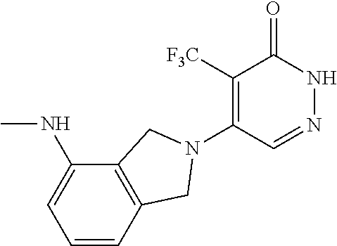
C1([F3C])=C(N2CC3=C(C(NC)=CC=C3)C2)C=NNC1=O
